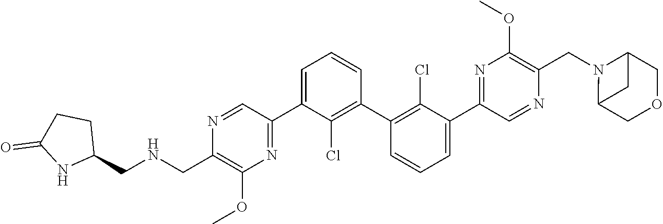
N1=CC(C2=CC=CC(C3=C(Cl)C(C4=NC(OC)=C(CN5C6COCC5C6)N=C4)=CC=C3)=C2Cl)=NC(OC)=C1C[HN]CC1CCC(=O)N1
